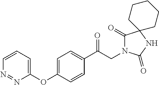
C1(C(CN2C(=O)C3(NC2=O)CCCCC3)=O)=CC=C(OC2=CC=CN=N2)C=C1
